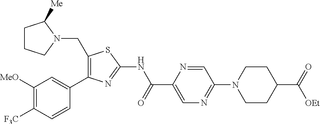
C1([MeO])=C([F3C])C=CC(C2=C(CN3CCCC3[Me])SC(NC(C3=CN=C(N4CCC(C(=O)[OEt])CC4)C=N3)=O)=N2)=C1
